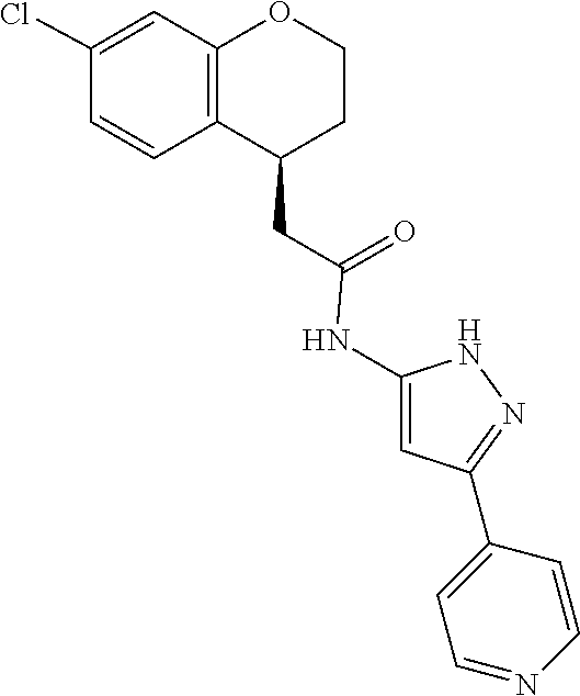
N1C(NC(CC2C3=C(C=C(Cl)C=C3)OCC2)=O)=CC(C2=CC=NC=C2)=N1
